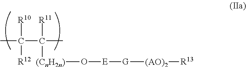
CC(C(C)([R11])[(CnH2n)]O[E][G][(AO)2][R13])([R10])[R12]
